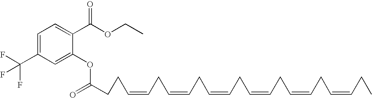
C1(C(OCC)=O)=CC=C(C(F)(F)F)C=C1OC(=O)CCC=CCC=CCC=CCC=CCC=CCC=CCC
